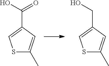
S1C(C)=CC(C(O)=O)=C1.S1C(C)=CC(CO)=C1
